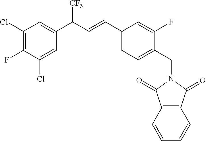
C1(Cl)=C(F)C(Cl)=CC(C(C=CC2=CC=C(CN3C(=O)C4=C(C=CC=C4)C3=O)C(F)=C2)[CF3])=C1
